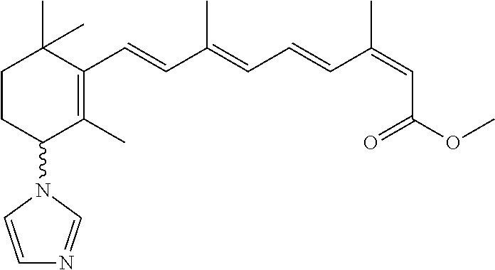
C1CC(N2C=CN=C2)C(C)=C(C=CC(=CC=CC(=CC(OC)=O)C)C)C1(C)C
